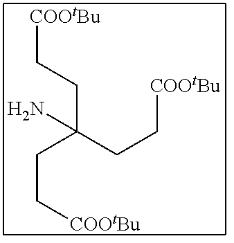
C(C(CC[COOtBu])(CC[COOtBu])N)C[COOtBu]
